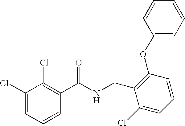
C1(Cl)=CC=CC(C(NCC2=C(OC3=CC=CC=C3)C=CC=C2Cl)=O)=C1Cl
